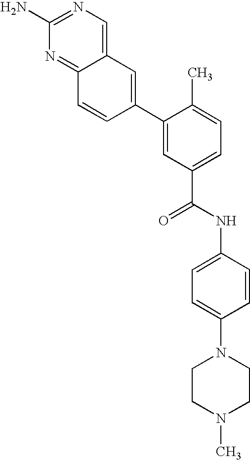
C12=CN=C(N)N=C1C=CC(C1=CC(C(NC3=CC=C(N4CCN(C)CC4)C=C3)=O)=CC=C1C)=C2
